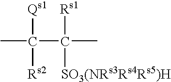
CC(C(C)([Rs1])[SO3(NRs3Rs4Rs5)H])([Qs1])[Rs2]
